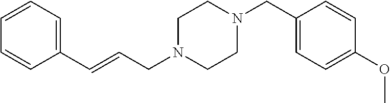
N1(CC2=CC=C(OC)C=C2)CCN(CC=CC2=CC=CC=C2)CC1
